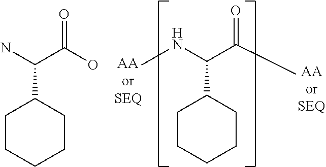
O=C(O)C(N)C1CCCCC1.O=C(C)C(NC)C1CCCCC1
